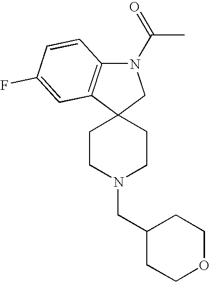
C1CN(CC2CCOCC2)CCC12CN(C(C)=O)C1=C2C=C(F)C=C1
